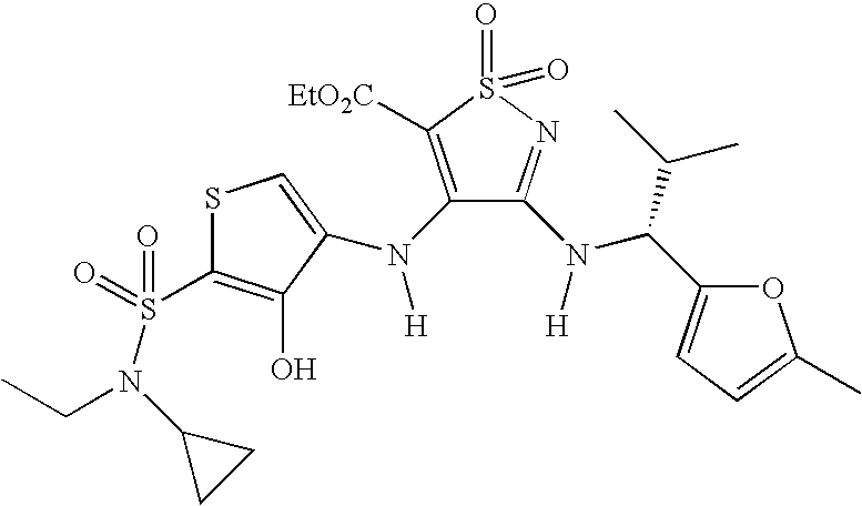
S1C(S(=O)(N(CC)C2CC2)=O)=C(O)C(N(C2=C([EtO2C])S(=O)(=O)N=C2N([H])C(C(C)C)C2=CC=C(C)O2)[H])=C1
